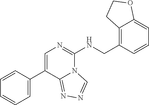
C1=CC(C2=CN=C(NCC3=C4C(=CC=C3)OCC4)N3C2=NN=C3)=CC=C1
